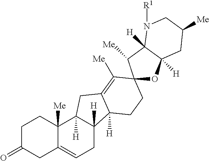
C1C(=O)CC2=CCC3([H])C([H])(C2([Me])C1)CC1=C([Me])C2(CCC31[H])OC1([H])C([H])(C2[Me])N([R1])CC([Me])C1
